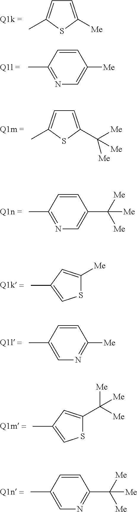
CC1=CC=C([Me])S1.N1=C(C)C=CC([Me])=C1.CC1=CC=C(C([Me])([Me])[Me])S1.N1=C(C)C=CC(C([Me])([Me])[Me])=C1.C1=C(C)C=CC([Me])=N1.C1=C(C)C=CC(C([Me])([Me])[Me])=N1.CC1=CSC(C([Me])([Me])[Me])=C1.CC1=CSC([Me])=C1
